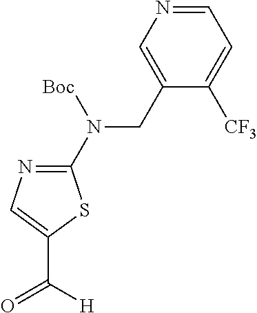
C1(CN(C2=NC=C(C(=O)[H])S2)[Boc])=CN=CC=C1[CF3]
